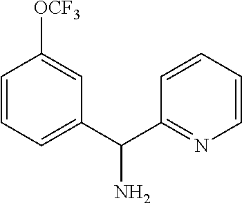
C1=CC=C(C(C2=NC=CC=C2)N)C=C1[OCF3]
